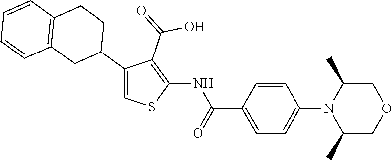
C1=CC(C(=O)NC2=C(C(=O)O)C(C3CCC4=C(C3)C=CC=C4)=CS2)=CC=C1N1C(C)COCC1C
